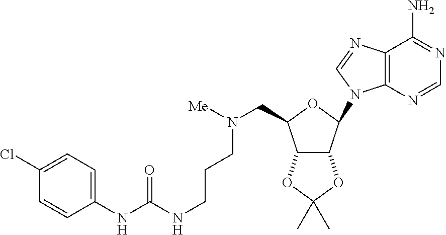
[Me]N(CC1OC(N2C3=C(C(N)=NC=N3)N=C2)C2C1OC(C)(C)O2)CCCNC(NC1=CC=C(Cl)C=C1)=O
